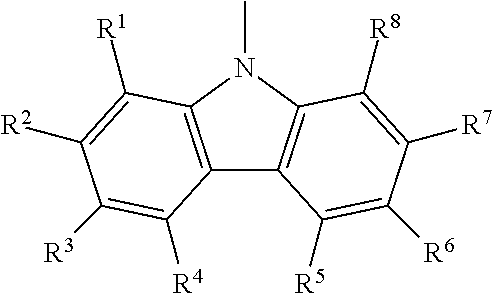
C12=C(N(C)C3=C1C([R5])=C([R6])C([R7])=C3[R8])C([R1])=C([R2])C([R3])=C2[R4]
